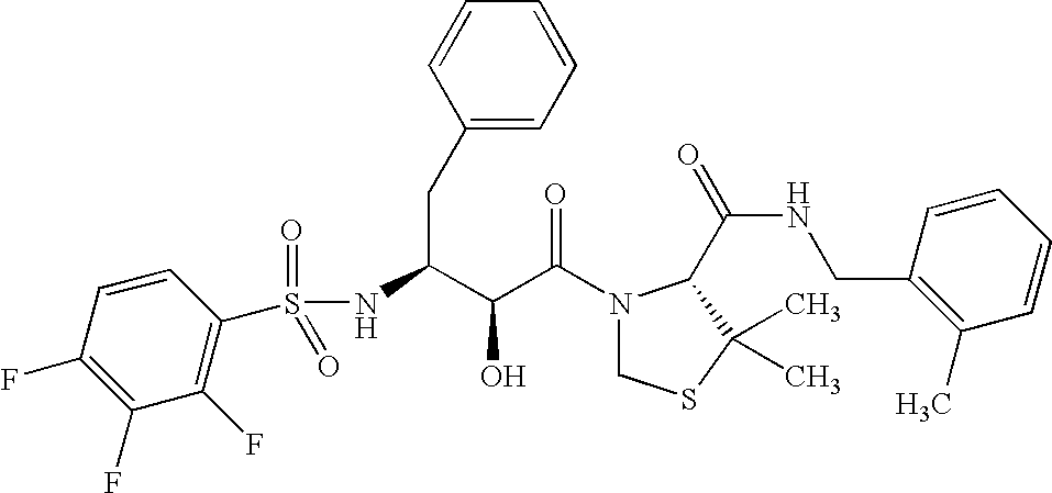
N(C(CC1=CC=CC=C1)C(C(N1CSC(C)(C)C1C(NCC1=C(C)C=CC=C1)=O)=O)O)S(=O)(=O)C1=C(F)C(F)=C(F)C=C1
